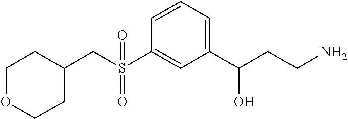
C1=CC(S(CC2CCOCC2)(=O)=O)=CC(C(CCN)O)=C1
